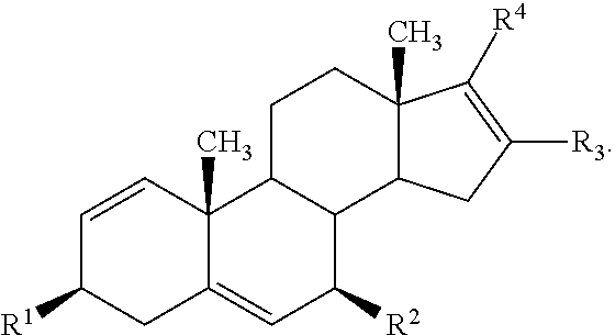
C1=CC2(C)C(=CC([R2])C3C2CCC2(C)C3CC([R3])=C2[R4])CC1[R1]
